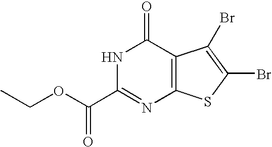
C12=C(SC(Br)=C1Br)N=C(C(OCC)=O)NC2=O
